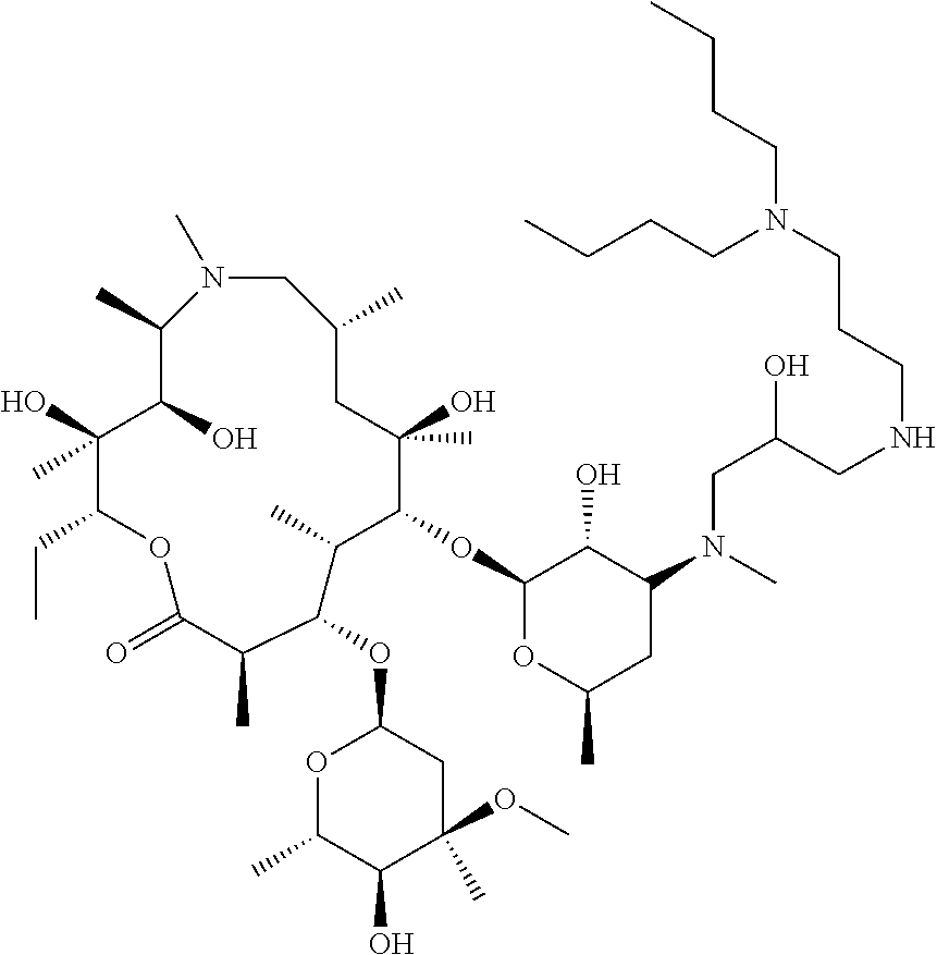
N1(C)CC(C)CC(O)(C)C(OC2OC(C)CC(N(CC(CNCCCN(CCCC)CCCC)O)C)C2O)C(C)C(OC2OC(C)C(O)C(C)(OC)C2)C(C)C(=O)OC(CC)C(O)(C)C(O)C1C
